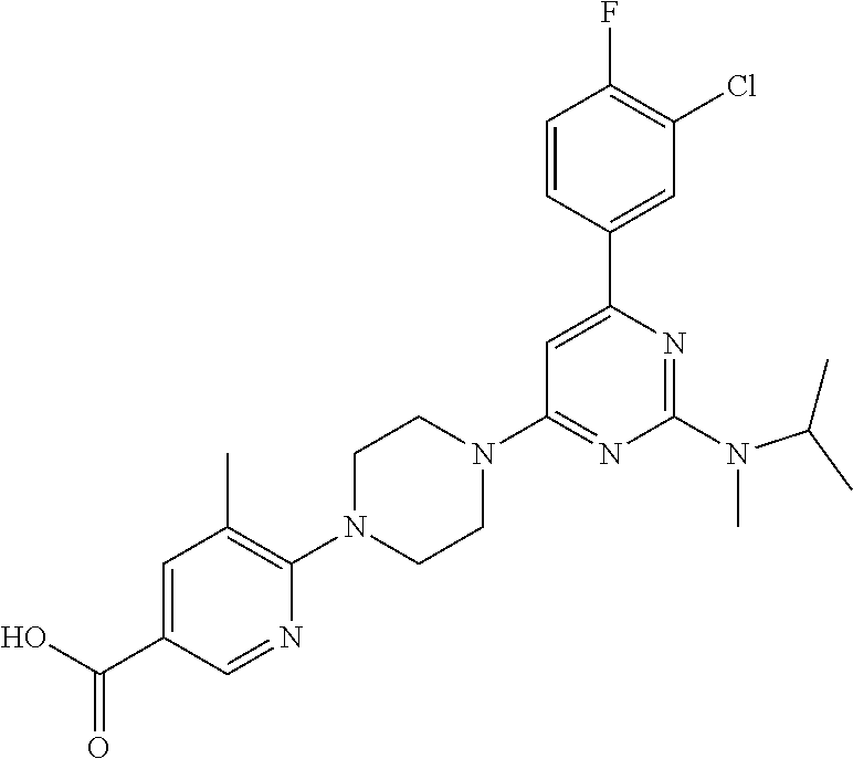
N(C1=NC(C2=CC(Cl)=C(F)C=C2)=CC(N2CCN(C3=C(C)C=C(C(O)=O)C=N3)CC2)=N1)(C(C)C)C
